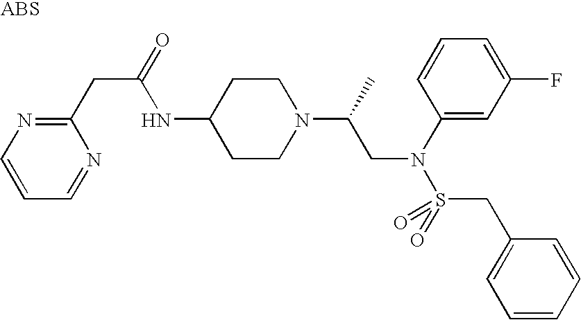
C1(NC(CC2=NC=CC=N2)=O)CCN(C(CN(S(CC2=CC=CC=C2)(=O)=O)C2=CC(F)=CC=C2)C)CC1
